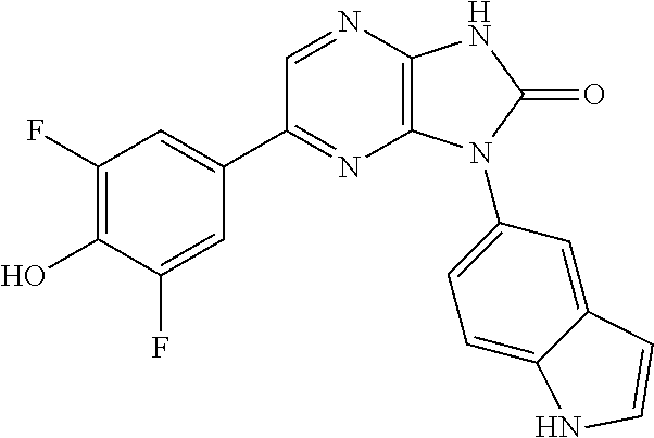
C1(F)=C(O)C(F)=CC(C2=NC3=C(N=C2)NC(=O)N3C2=CC=C3C(=C2)C=CN3)=C1
